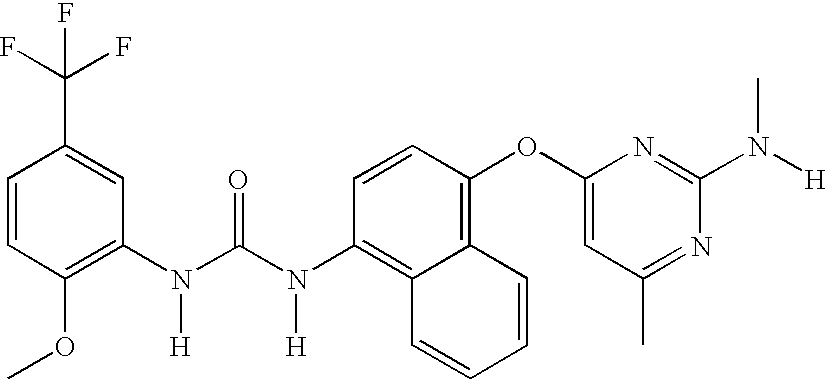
C1=CC(OC)=C(N(C(N(C2=C3C(=C(OC4=CC(C)=NC(N(C)[H])=N4)C=C2)C=CC=C3)[H])=O)[H])C=C1C(F)(F)F
